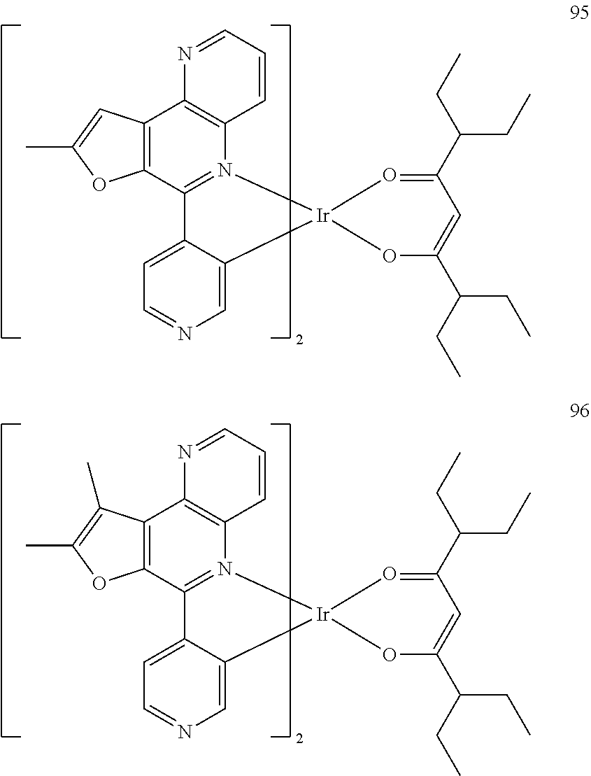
C1=C2C(=CC=N1)C1=N(C3=C(C4=C1OC(C)=C4)N=CC=C3)[Ir]21OC(C(CC)CC)=CC(C(CC)CC)=O1.C1=C2C(=CC=N1)C1=N(C3=C(C4=C1OC(C)=C4C)N=CC=C3)[Ir]21OC(C(CC)CC)=CC(C(CC)CC)=O1
